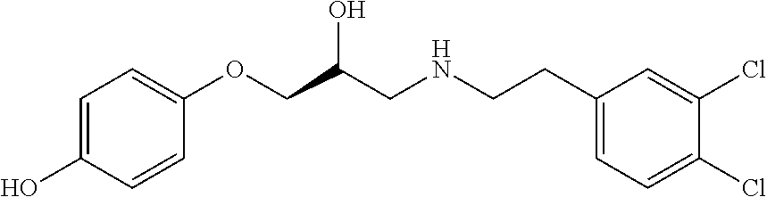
C1=CC(OCC(CNCCC2=CC=C(Cl)C(Cl)=C2)O)=CC=C1O
